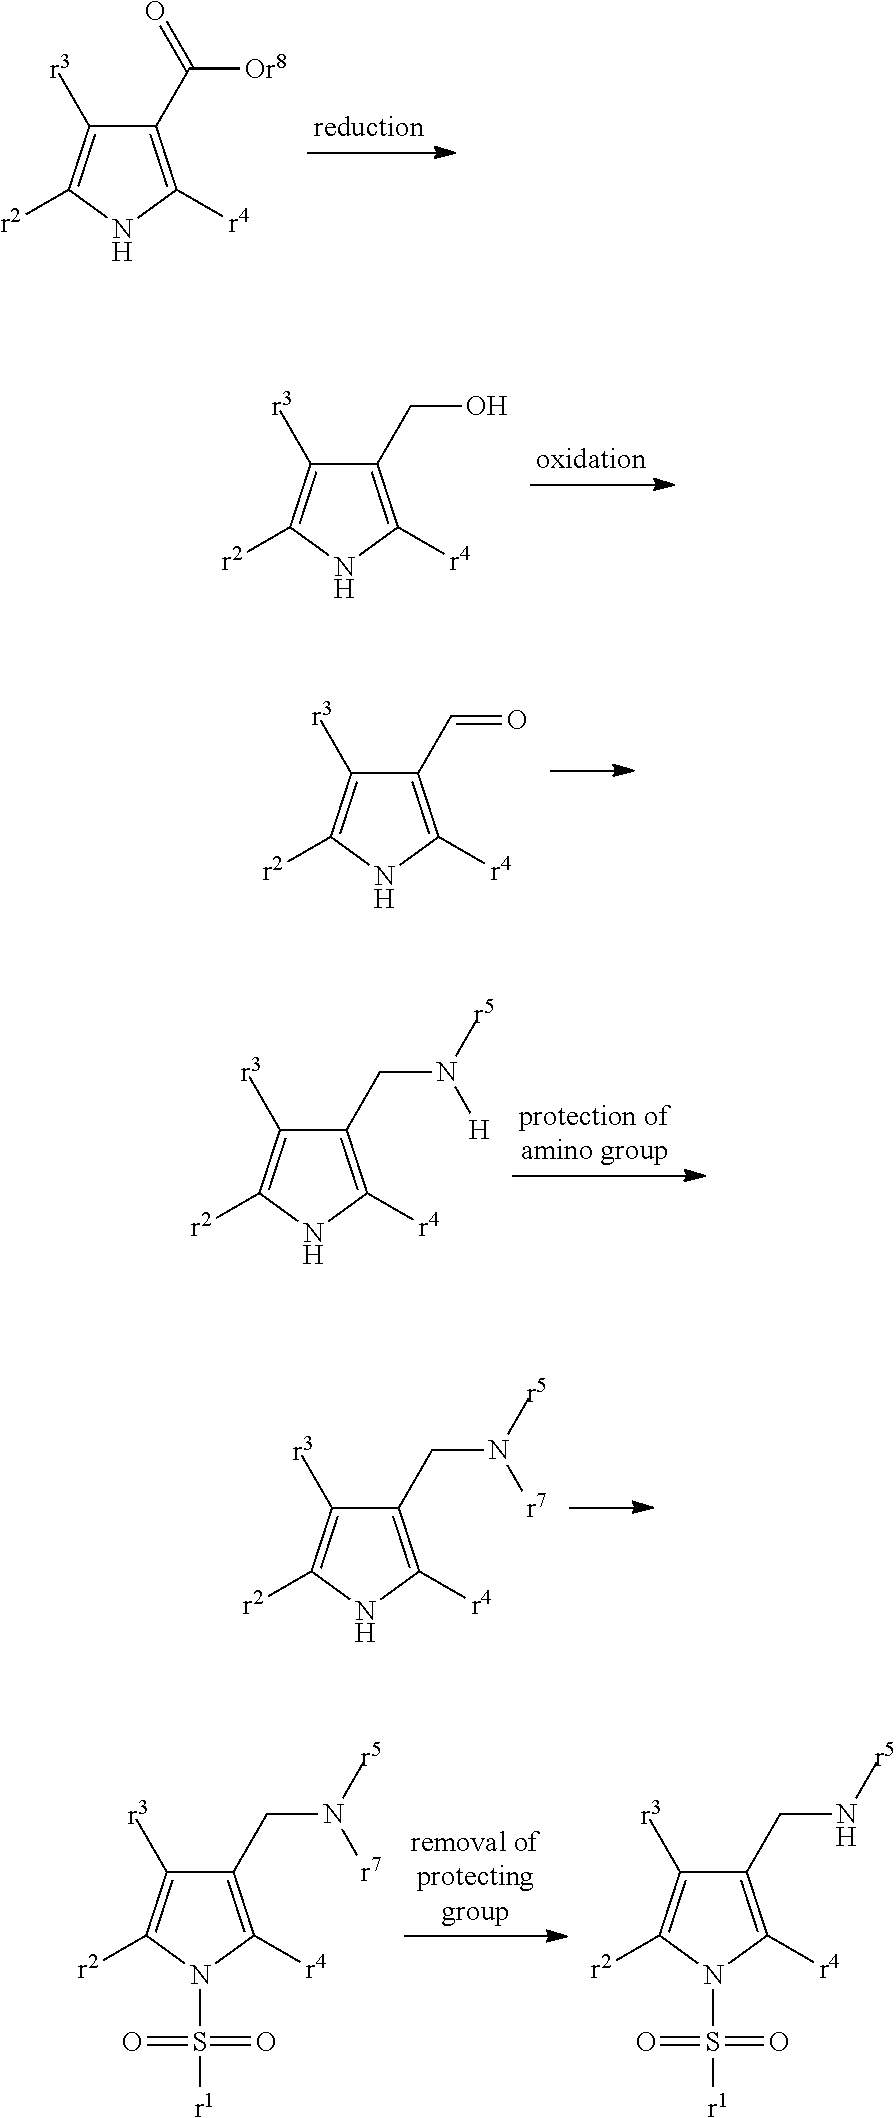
C1(C([Or8])=O)=C([r4])NC([r2])=C1[r3].C1(CO)=C([r4])NC([r2])=C1[r3].C1(C=O)=C([r4])NC([r2])=C1[r3].C1(CN([r5])[H])=C([r4])NC([r2])=C1[r3].C1(CN([r5])[r7])=C([r4])NC([r2])=C1[r3].C1(CN([r5])[r7])=C([r4])N(S([r1])(=O)=O)C([r2])=C1[r3].C1(CN[r5])=C([r4])N(S([r1])(=O)=O)C([r2])=C1[r3]
